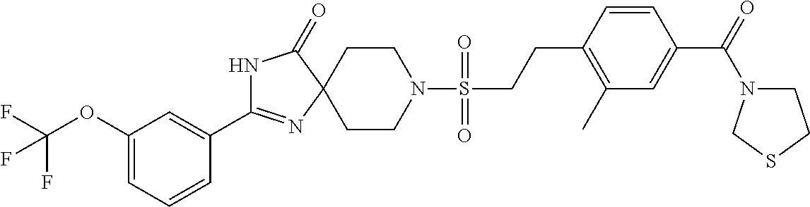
C1CN(S(CCC2=C(C)C=C(C(=O)N3CCSC3)C=C2)(=O)=O)CCC12N=C(C1=CC(OC(F)(F)F)=CC=C1)NC2=O
